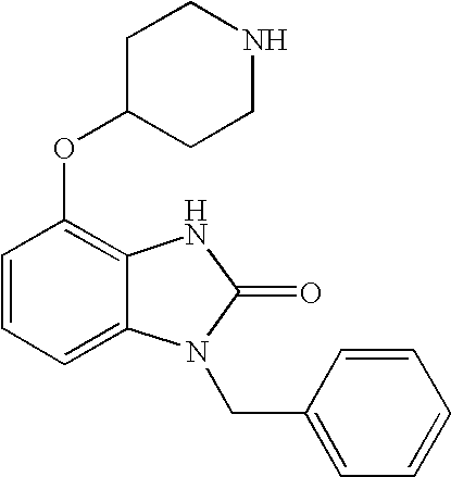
C1=CC=C2C(=C1OC1CCNCC1)NC(=O)N2CC1=CC=CC=C1
